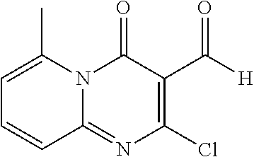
C1=C(C)N2C(=NC(Cl)=C(C([H])=O)C2=O)C=C1
